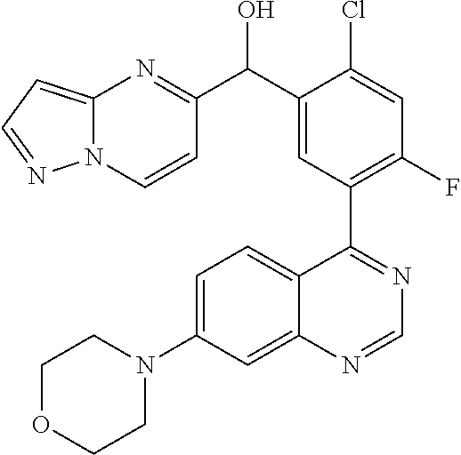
C12=CC=NN1C=CC(C(C1=CC(C3=NC=NC4=CC(N5CCOCC5)=CC=C34)=C(F)C=C1Cl)O)=N2
